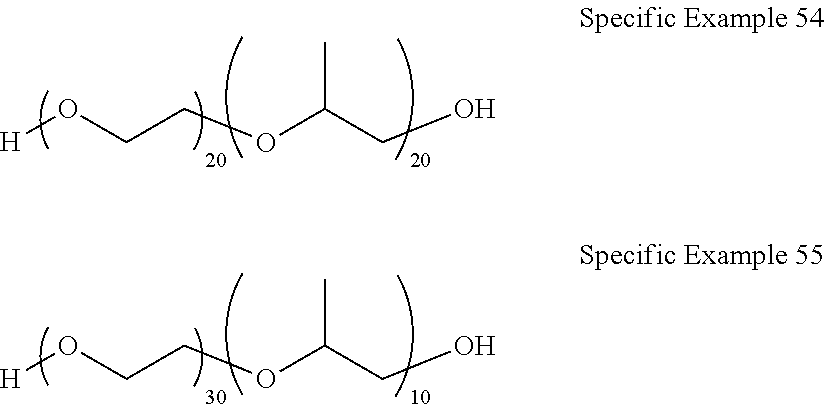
[H]OCCOC(CO)C.[H]OCCOC(CO)C
